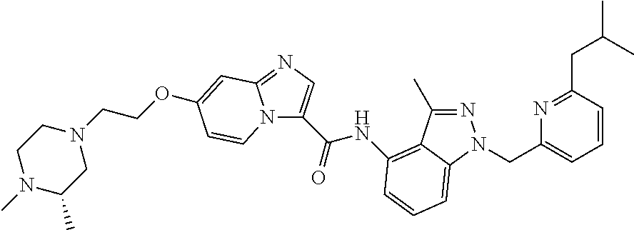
N1=C(C)C2=C(NC(C3=CN=C4N3C=CC(OCCN3CCN(C)C(C)C3)=C4)=O)C=CC=C2N1CC1=CC=CC(CC(C)C)=N1
